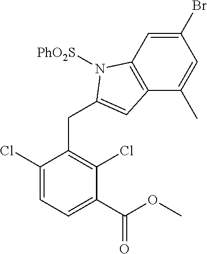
C1(Cl)=CC=C(C(OC)=O)C(Cl)=C1CC1=CC2=C(C=C(Br)C=C2C)N1[PhO2S]
